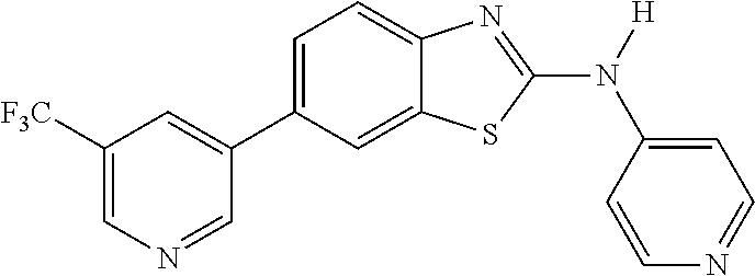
C1([F3C])=CN=CC(C2=CC=C3C(=C2)SC(N([H])C2=CC=NC=C2)=N3)=C1
